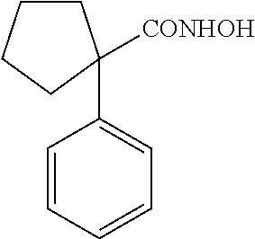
C1CCCC1(C1=CC=CC=C1)[CONHOH]
